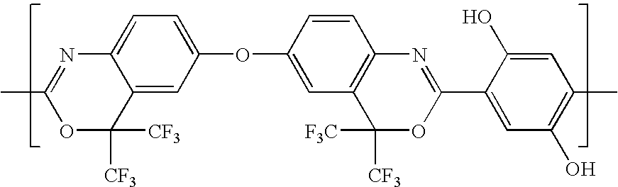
C12=CC(OC3=CC4=C(C=C3)N=C(C3=CC(O)=C(C)C=C3O)OC4([CF3])[F3C])=CC=C1N=C(C)OC2([CF3])[CF3]
